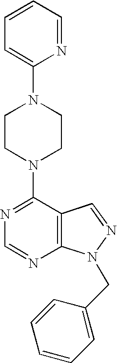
C1=C(N2CCN(C3=NC=NC4=C3C=NN4CC3=CC=CC=C3)CC2)N=CC=C1
